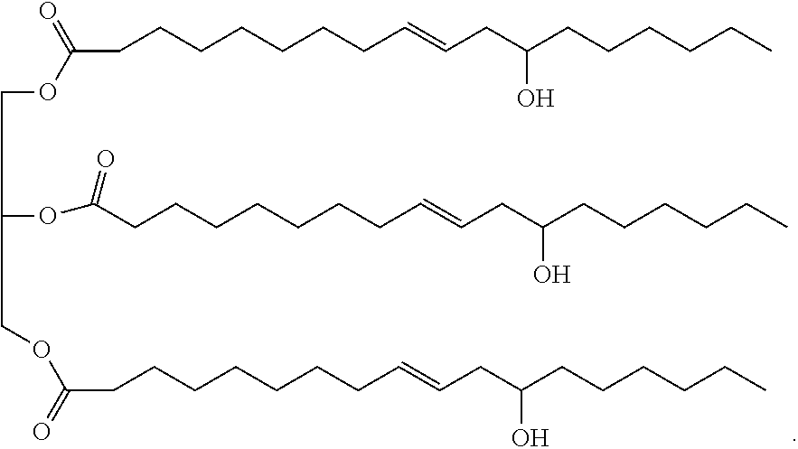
C(CCCCC=CCC(CCCCCC)O)CCC(OCC(OC(CCCCCCCC=CCC(CCCCCC)O)=O)COC(CCCCCCCC=CCC(CCCCCC)O)=O)=O
